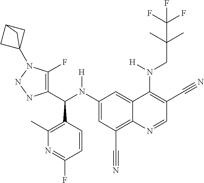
C1(N(C(C2=C(F)N(C34CC(C3)C4)NN2)C2=C(C)N=C(F)C=C2)[H])=CC(C#N)=C2C(=C1)C(N(CC(C)(C)C(F)(F)F)[H])=C(C#N)C=N2
